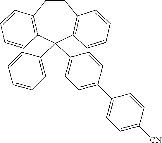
C12=C(C=CC=C1)C1(C3=C2C=C(C2=CC=C([CN])C=C2)C=C3)C2=C(C=CC3=C1C=CC=C3)C=CC=C2
